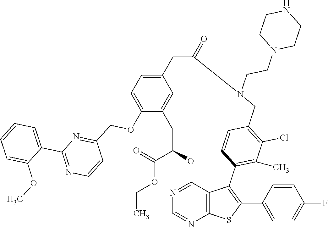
C1C(C(=O)OCC)OC2=NC=NC3=C2C(=C(C2=CC=C(F)C=C2)S3)C2=C(C)C(Cl)=C(C=C2)CN(CCN2CCNCC2)C(=O)CC2=CC=C(OCC3=NC(C4=CC=CC=C4OC)=NC=C3)C1=C2
